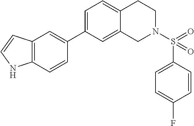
C1=C(C2=CC3=C(C=C2)NC=C3)C=C2C(=C1)CCN(S(=O)(C1=CC=C(F)C=C1)=O)C2
